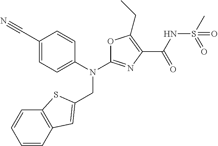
N(C1=NC(C(NS(C)(=O)=O)=O)=C(CC)O1)(CC1=CC2=C(S1)C=CC=C2)C1=CC=C(C#N)C=C1
